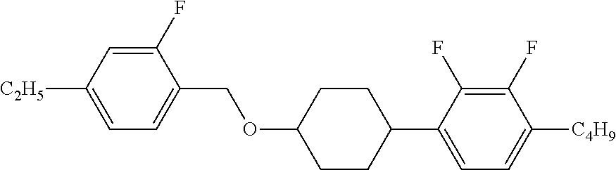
C1(F)=CC([C2H5])=CC=C1COC1CCC(C2=CC=C([C4H9])C(F)=C2F)CC1
